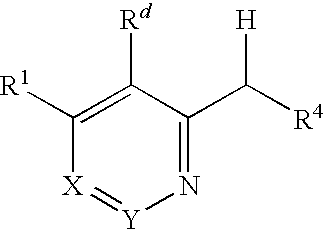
N1=C(C([R4])[H])C([Rd])=C([R1])[X]=[Y]1
